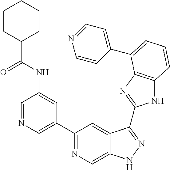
C1=NC=C(C2=NC=C3C(=C2)C(C2=NC4=C(N2)C=CC=C4C2=CC=NC=C2)=NN3)C=C1NC(C1CCCCC1)=O
